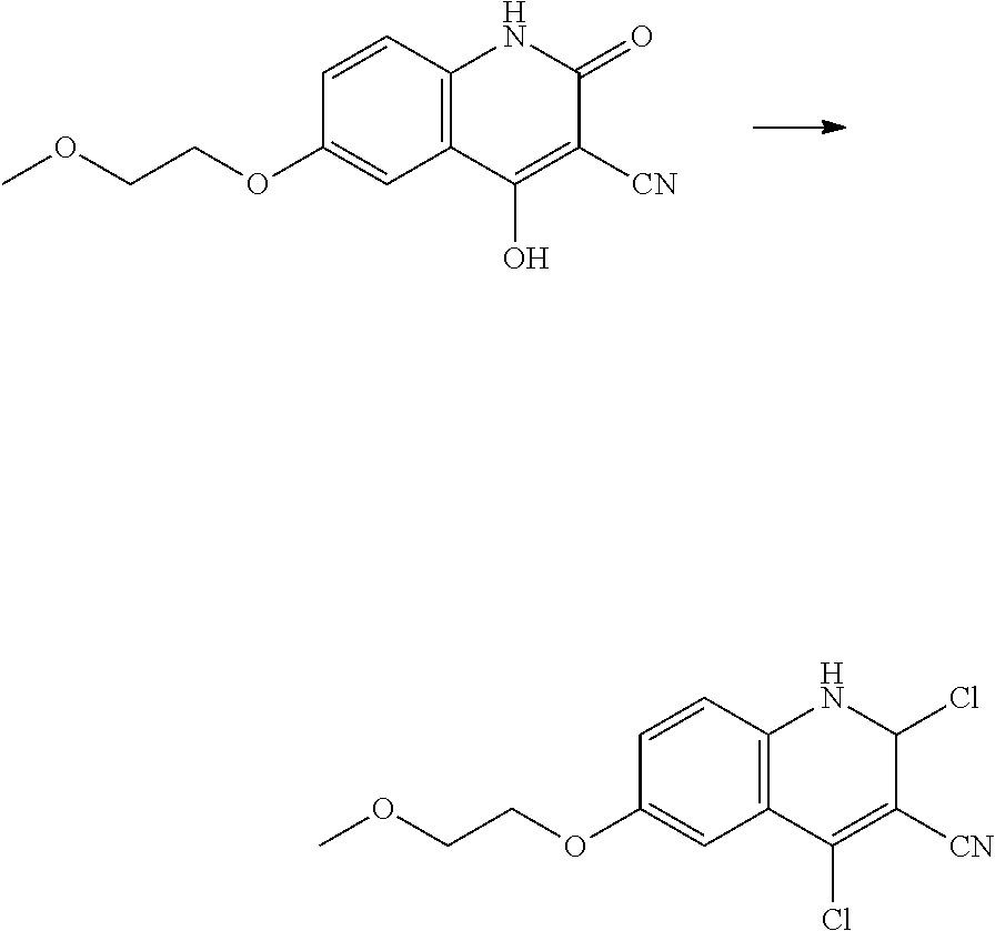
C(COC)OC1=CC2=C(C=C1)NC(=O)C([CN])=C2O.C(COC)OC1=CC2=C(C=C1)NC(Cl)C([CN])=C2Cl
